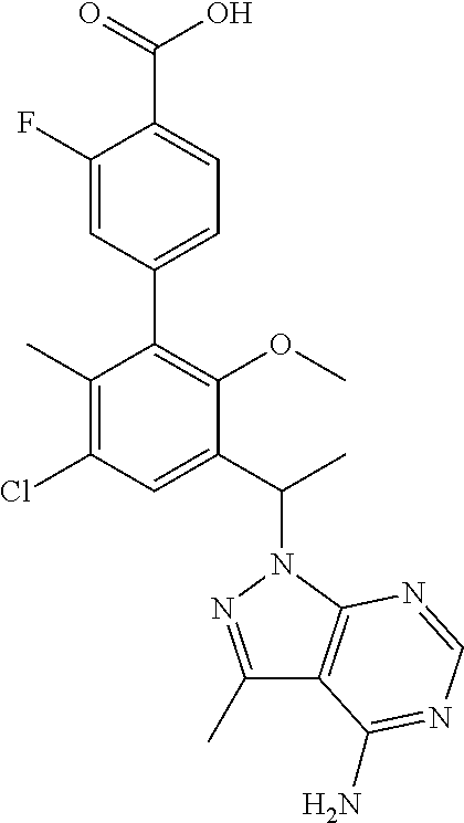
C1(C2=C(OC)C(C(C)N3N=C(C)C4=C3N=CN=C4N)=CC(Cl)=C2C)=CC=C(C(=O)O)C(F)=C1
